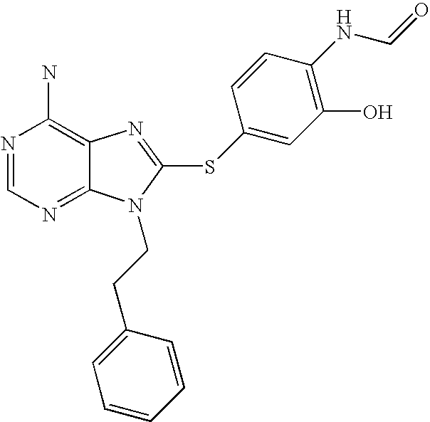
N1=CN=C2C(=C1N)N=C(SC1=CC(O)=C(NC=O)C=C1)N2CCC1=CC=CC=C1
